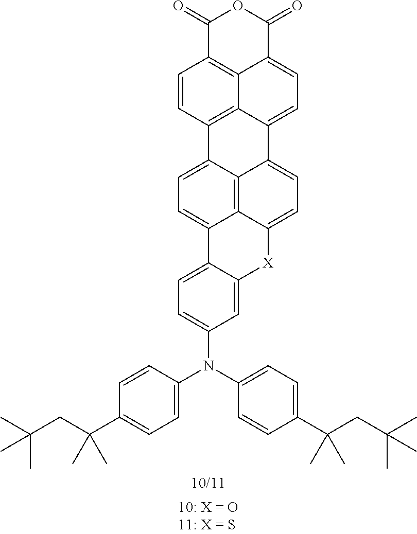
C12=C3C4=CC=C5C6=C4C(=CC=C6[X]C4=CC(N(C6=CC=C(C(CC(C)(C)C)(C)C)C=C6)C6=CC=C(C(CC(C)(C)C)(C)C)C=C6)=CC=C54)C1=CC=C1C2=C(C=C3)C(=O)OC1=O
